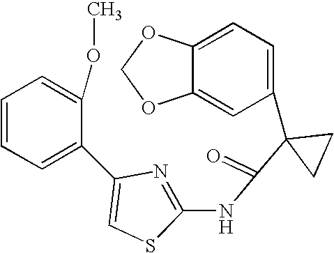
C1=C2C(=CC(C3(C(=O)NC4=NC(C5=CC=CC=C5OC)=CS4)CC3)=C1)OCO2
